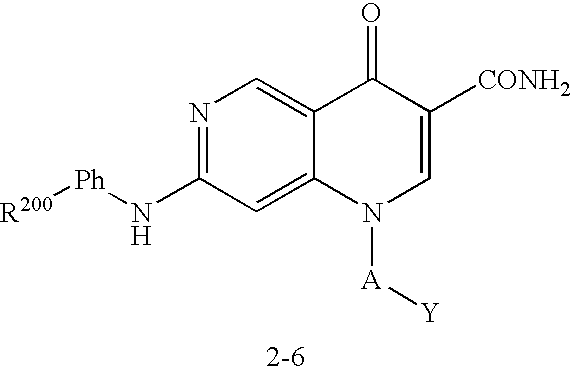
N1=C(N[Ph][R200])C=C2C(=C1)C(=O)C([CONH2])=CN2[A][Y]
